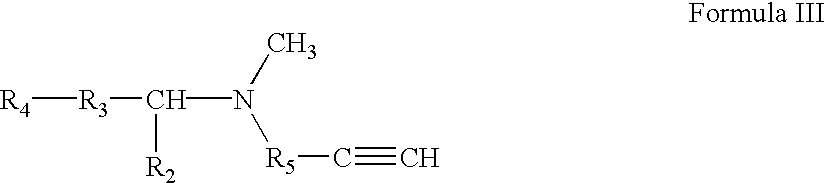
[R4][R3]C([R2])N(C)[R5]C#C
